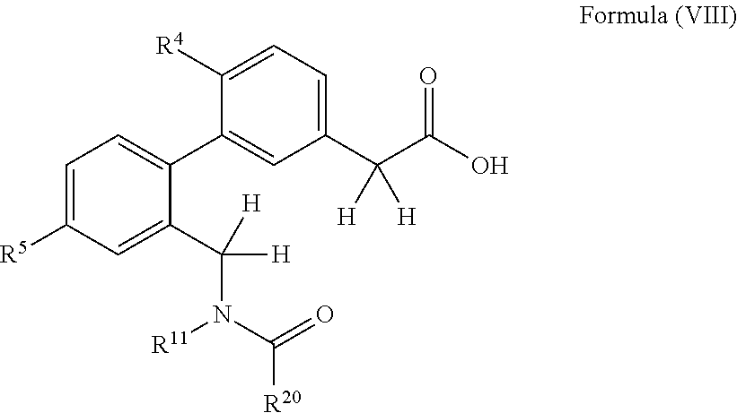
C1(C(C(O)=O)([H])[H])=CC=C([R4])C(C2=CC=C([R5])C=C2C(N(C(=O)[R20])[R11])([H])[H])=C1
